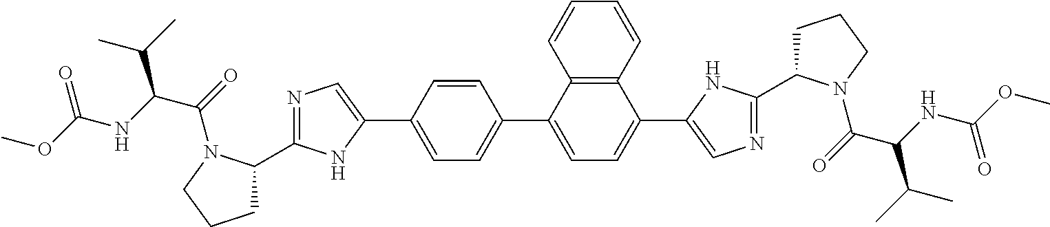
C1=C(C2=CN=C(C3CCCN3C(=O)C(NC(OC)=O)C(C)C)N2)C=CC(C2=CC=C(C3=CN=C(C4CCCN4C(=O)C(NC(OC)=O)C(C)C)N3)C3=C2C=CC=C3)=C1
